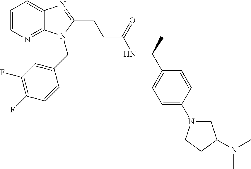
C1=CN=C2C(=C1)N=C(CCC(NC(C1=CC=C(N3CC(N(C)C)CC3)C=C1)C)=O)N2CC1=CC(F)=C(F)C=C1
